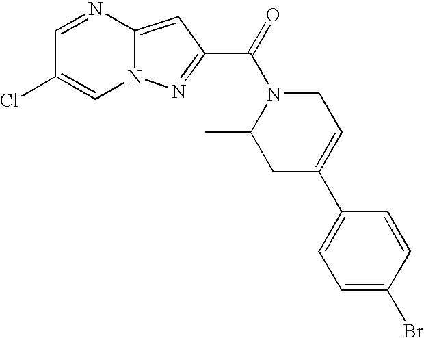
C1=NC2=CC(C(=O)N3C(C)CC(C4=CC=C(Br)C=C4)=CC3)=NN2C=C1Cl
